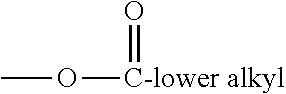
O(C)[C-lower alkyl]=O
